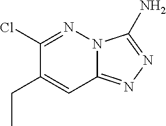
N12C(=NN=C1N)C=C(CC)C(Cl)=N2
